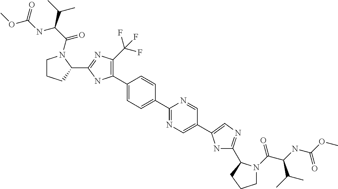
C1CCC(C2=NC(C(F)(F)F)=C(C3=CC=C(C4=NC=C(C5=CN=C(C6N(C(C(NC(OC)=O)C(C)C)=O)CCC6)N5)C=N4)C=C3)N2)N1C(C(NC(OC)=O)C(C)C)=O
